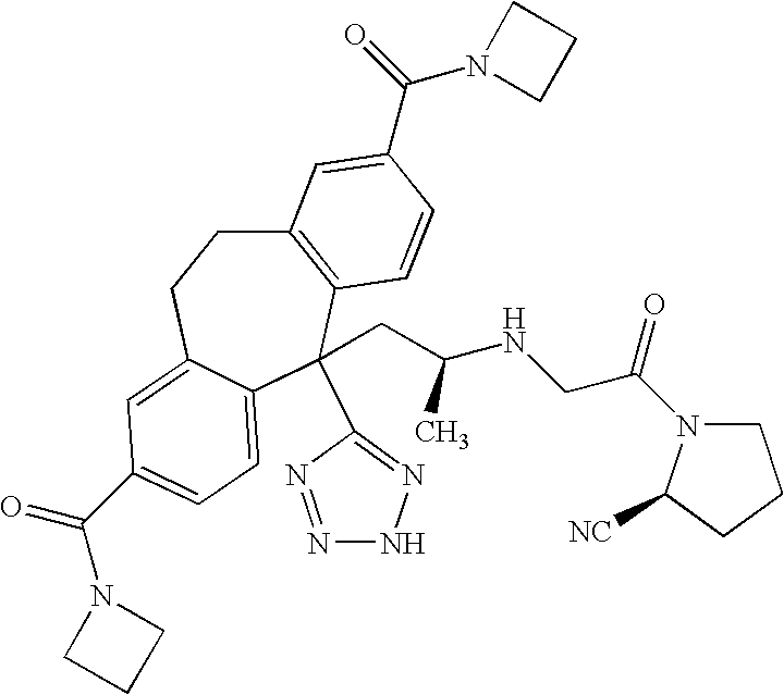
C12=C(C(C3=NNN=N3)(CC(NCC(N3CCCC3[NC])=O)C)C3=CC=C(C(=O)N4CCC4)C=C3CC1)C=CC(C(=O)N1CCC1)=C2
